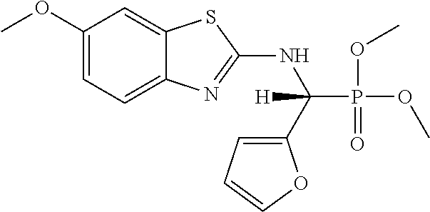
C1(OC)=CC=C2C(=C1)SC(NC(C1=CC=CO1)(P(OC)(=O)OC)[H])=N2
